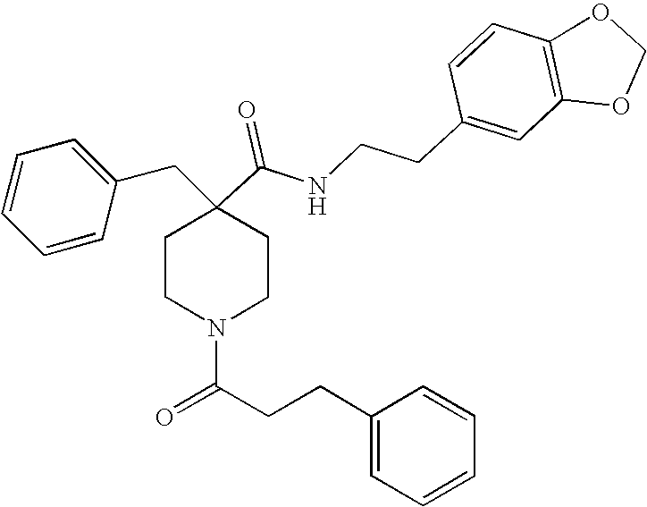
C1=CC=CC(CC2(C(=O)NCCC3=CC4=C(C=C3)OCO4)CCN(C(CCC3=CC=CC=C3)=O)CC2)=C1
